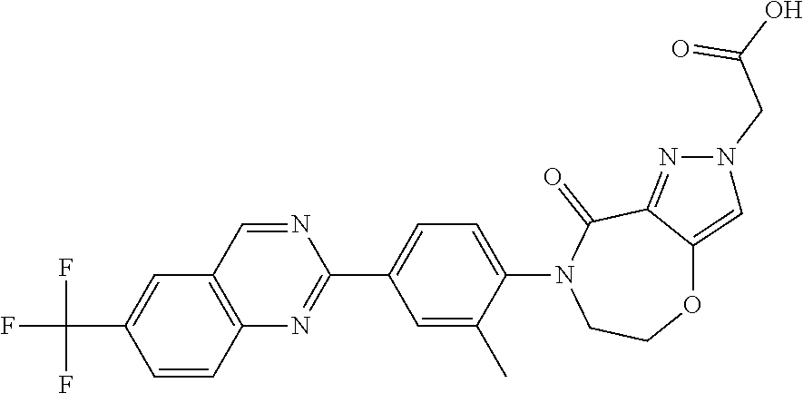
C1=CC2=C(C=C1C(F)(F)F)C=NC(C1=CC=C(N3CCOC4=CN(CC(O)=O)N=C4C3=O)C(C)=C1)=N2
